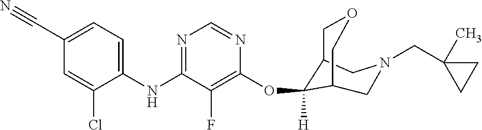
C1(NC2=NC=NC(OC3([H])C4COCC3CN(CC3(C)CC3)C4)=C2F)=CC=C(C#N)C=C1Cl
